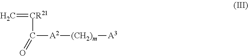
[A2]([(CH2)m][A3])C(=O)[CR21]=C
